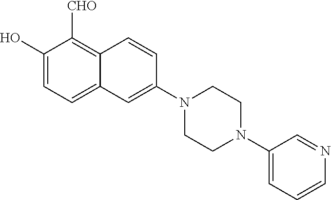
C1(O)=CC=C2C(=C1[CHO])C=CC(N1CCN(C3=CC=CN=C3)CC1)=C2
